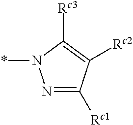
N1=C([Rc1])C([Rc2])=C([Rc3])N1*
